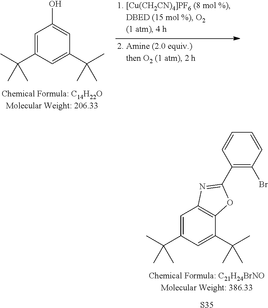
[S35].C1=C(C(C)(C)C)C=C(C(C)(C)C)C2=C1N=C(C1=C(Br)C=CC=C1)O2.C1=C(C(C)(C)C)C=C(C(C)(C)C)C=C1O
